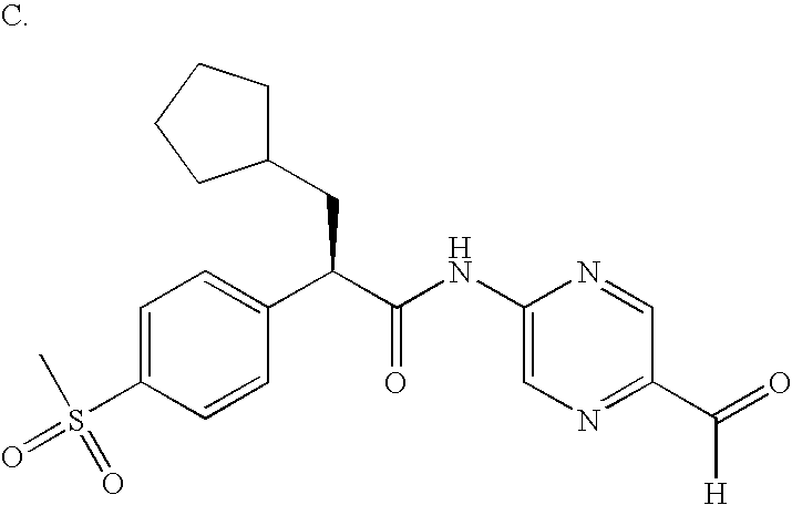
C1=C(S(=O)(C)=O)C=CC(C(C(NC2=CN=C(C(=O)[H])C=N2)=O)CC2CCCC2)=C1
